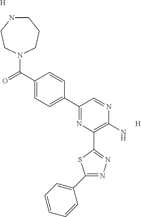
C1NCCN(C(C2=CC=C(C3=NC(C4=NN=C(C5=CC=CC=C5)S4)=C(N)N=C3)C=C2)=O)CC1.[H].[H]
